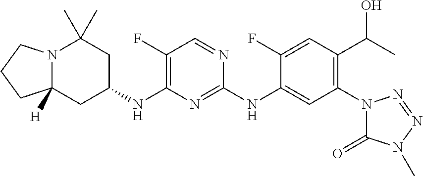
N12C([H])(CC(NC3=C(F)C=NC(NC4=CC(N5C(=O)N(C)N=N5)=C(C(O)C)C=C4F)=N3)CC1(C)C)CCC2
